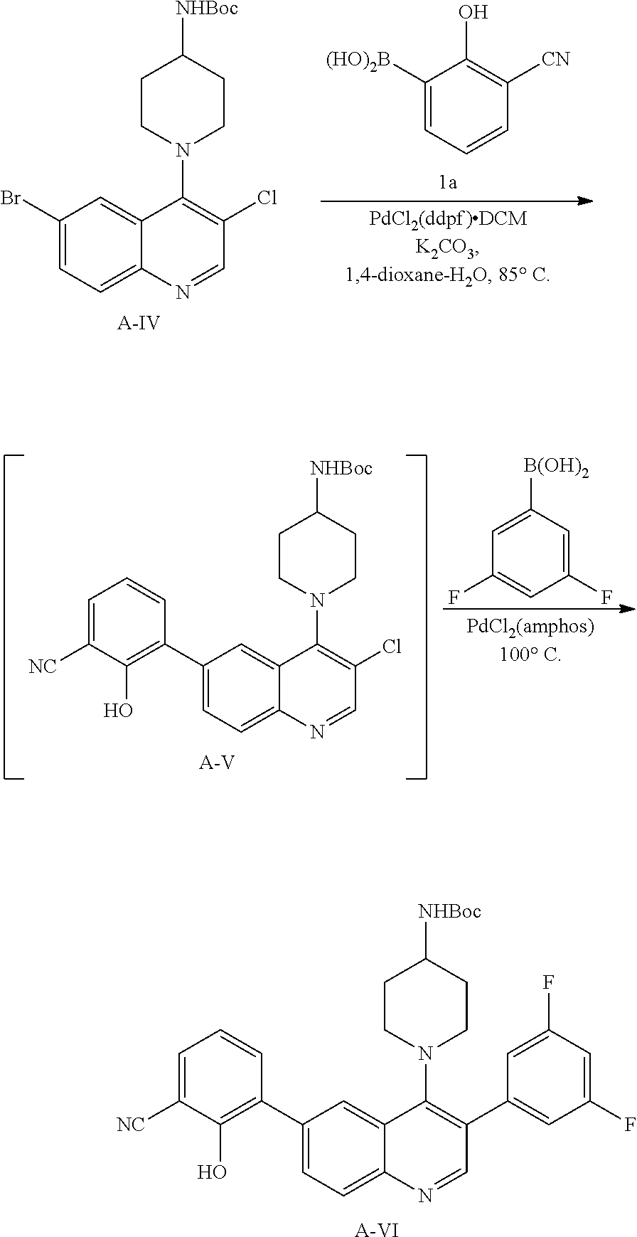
C1([(HO)2B])=CC=CC([CN])=C1O.C1(Br)=CC=C2C(=C1)C(N1CCC([NHBoc])CC1)=C(Cl)C=N2.[A-IV].C1(C2=C(O)C([NC])=CC=C2)=CC=C2C(=C1)C(N1CCC([NHBoc])CC1)=C(C1=CC(F)=CC(F)=C1)C=N2.[A-VI].C1(C2=C(O)C([NC])=CC=C2)=CC=C2C(=C1)C(N1CCC([NHBoc])CC1)=C(Cl)C=N2.[A-V].C1([B(OH)2])=CC(F)=CC(F)=C1
